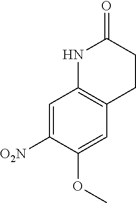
C1=C([O2N])C(OC)=CC2=C1NC(=O)CC2
